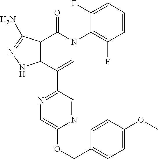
C12=C(C(C3=NC=C(OCC4=CC=C(OC)C=C4)N=C3)=CN(C3=C(F)C=CC=C3F)C1=O)NN=C2N
